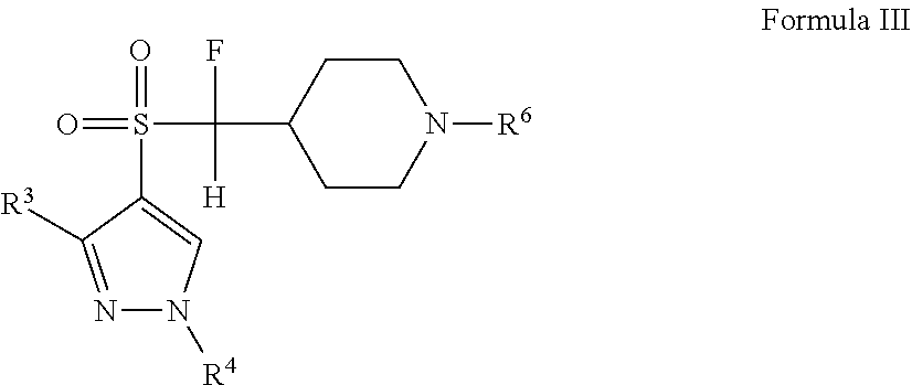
[R3]C1=NN([R4])C=C1S(=O)(=O)C([H])(C1CCN([R6])CC1)F
